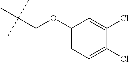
C(OC1=CC=C(Cl)C(Cl)=C1)C(C)(C)C
